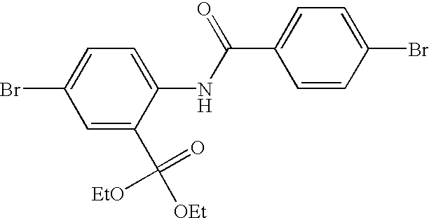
C1=C(C(=O)([EtO])[OEt])C(NC(C2=CC=C(Br)C=C2)=O)=CC=C1Br
